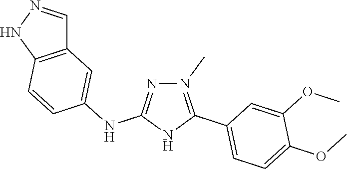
C1=NNC2=C1C=C(NC1=NN(C)=C(C3=CC=C(OC)C(OC)=C3)N1)C=C2
